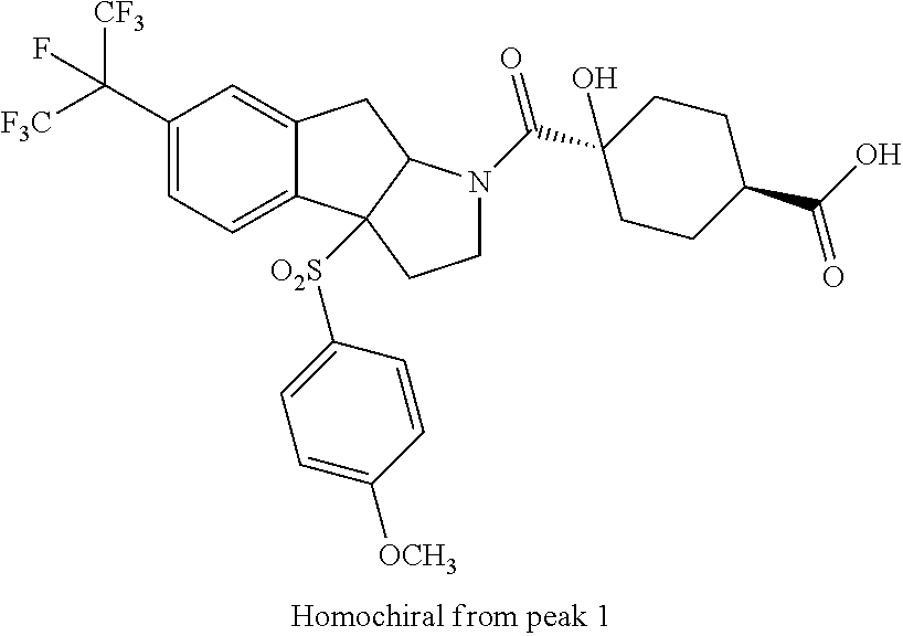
C1(C([CF3])([F3C])F)=CC=C2C(=C1)CC1C2([O2S]C2=CC=C([OCH3])C=C2)CCN1C(C1(O)CCC(C(O)=O)CC1)=O
